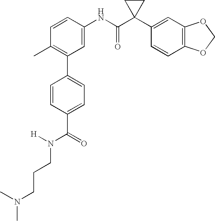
C1(NC(C2(C3=CC4=C(C=C3)OCO4)CC2)=O)=CC(C2=CC=C(C(N([H])CCCN(C)C)=O)C=C2)=C(C)C=C1
